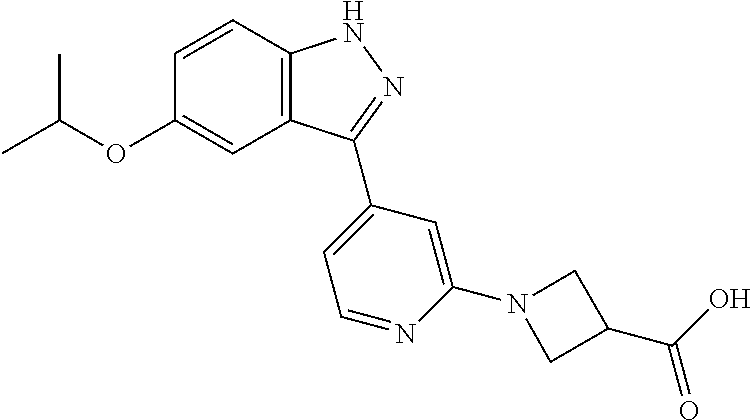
C1=CC2=C(C=C1OC(C)C)C(C1=CC=NC(N3CC(C(O)=O)C3)=C1)=NN2
